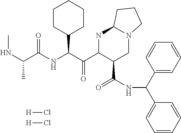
CNC(C)C(NC(C(C1C(C(NC(C2=CC=CC=C2)C2=CC=CC=C2)=O)CN2C(N1)CCC2)=O)C1CCCCC1)=O.[H]Cl.[H]Cl
